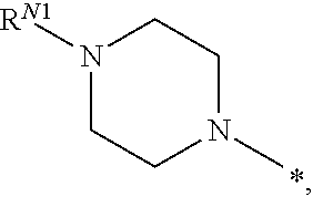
N1([RN1])CCN(C)CC1.*
